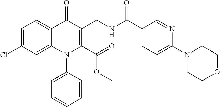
C1=C(Cl)C=C2C(=C1)C(=O)C(CNC(C1=CC=C(N3CCOCC3)N=C1)=O)=C(C(=O)OC)N2C1=CC=CC=C1
